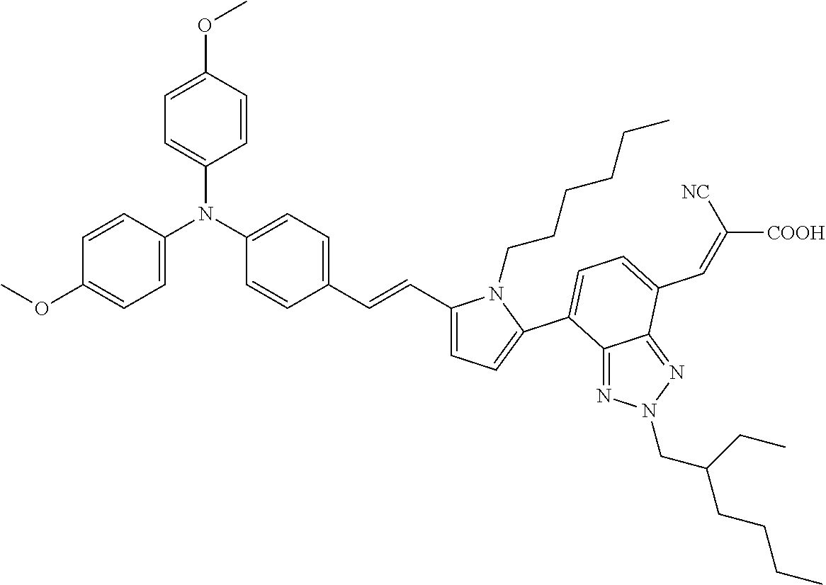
C1=CC(OC)=CC=C1N(C1=CC=C(OC)C=C1)C1=CC=C(C=CC2=CC=C(C3=CC=C(C=C([COOH])[NC])C4=NN(CC(CC)CCCC)N=C43)N2CCCCCC)C=C1
